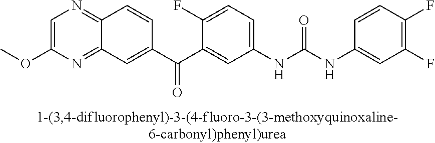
C1(F)=C(F)C=C(NC(NC2=CC=C(F)C(C(C3=CC4=NC(OC)=CN=C4C=C3)=O)=C2)=O)C=C1
